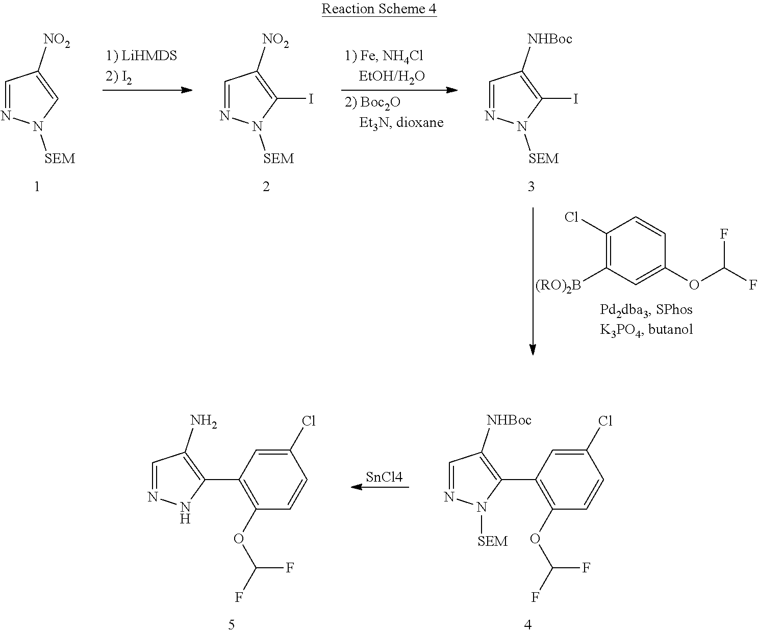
C1=NN([SEM])C=C1[NO2].C1=NN([SEM])C(I)=C1[NO2].C1=NN([SEM])C(I)=C1[NHBoc].C1(Cl)=C([(RO)2B])C=C(OC(F)F)C=C1.C1=NN([SEM])C(C2=C(OC(F)F)C=CC(Cl)=C2)=C1[NHBoc].[SnCl4].C1=NNC(C2=C(OC(F)F)C=CC(Cl)=C2)=C1N
